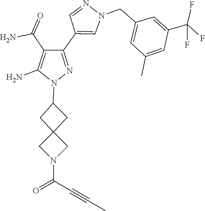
C12(CC(N3N=C(C4=CN(CC5=CC(C)=CC(C(F)(F)F)=C5)N=C4)C(C(N)=O)=C3N)C1)CN(C(C#CC)=O)C2
